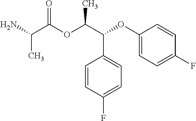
CC(C(=O)OC(C(C1=CC=C(F)C=C1)OC1=CC=C(F)C=C1)C)N
